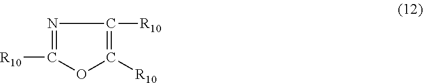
O1C([R10])=NC([R10])=C1[R10]
